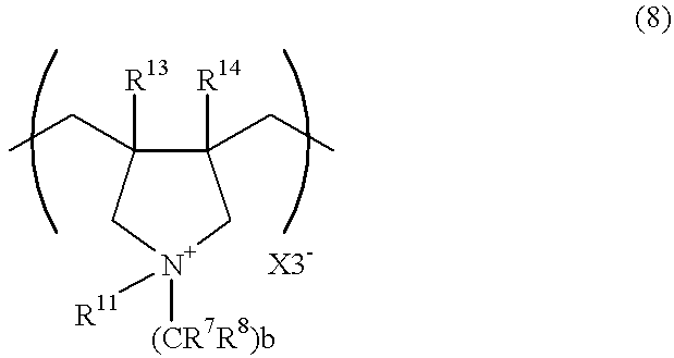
C1([R14])(CC)C([R13])(CC)C[N+]([(CR7R8)b])([R11])C1
